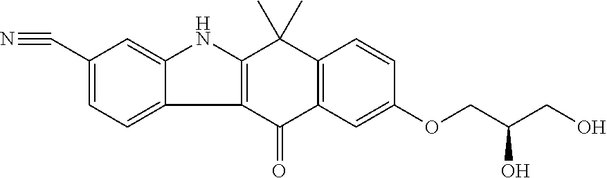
C12=C(C(=O)C3=C(C1(C)C)C=CC(OCC(O)CO)=C3)C1=CC=C(C#N)C=C1N2
